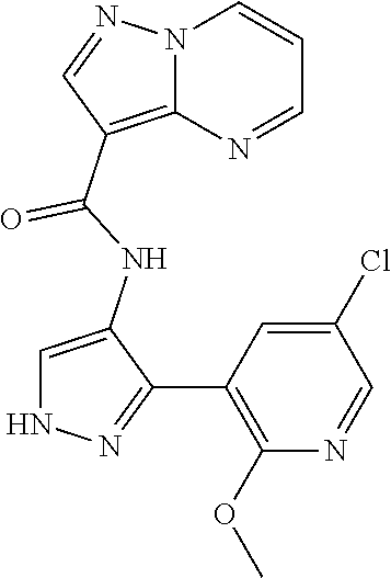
N12C(=C(C(NC3=CNN=C3C3=C(OC)N=CC(Cl)=C3)=O)C=N1)N=CC=C2
